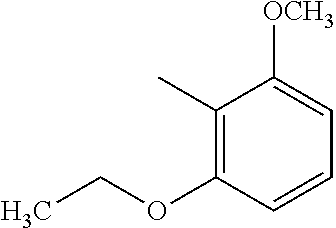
C1(C)=C(OCC)C=CC=C1[OCH3]
